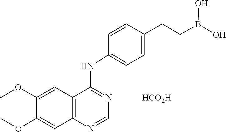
C1=NC2=C(C(NC3=CC=C(CCB(O)O)C=C3)=N1)C=C(OC)C(OC)=C2.[HCO2H]
